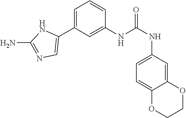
C1(NC(NC2=CC=C3C(=C2)OCCO3)=O)=CC(C2=CN=C(N)N2)=CC=C1
